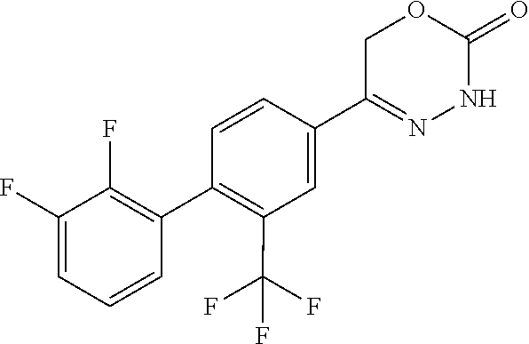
C1=C(F)C(F)=C(C2=C(C(F)(F)F)C=C(C3=NNC(=O)OC3)C=C2)C=C1
